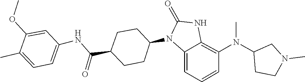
CN(C1=C2NC(=O)N(C3CCC(C(NC4=CC=C(C)C(OC)=C4)=O)CC3)C2=CC=C1)C1CCN(C)C1
